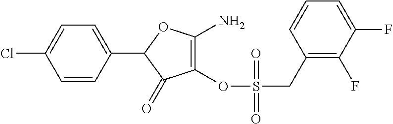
C1(OS(=O)(CC2=C(F)C(F)=CC=C2)=O)=C(N)OC(C2=CC=C(Cl)C=C2)C1=O
